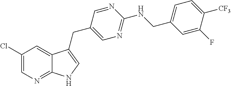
C1(Cl)=CN=C2C(=C1)C(CC1=CN=C(NCC3=CC=C([CF3])C(F)=C3)N=C1)=CN2
